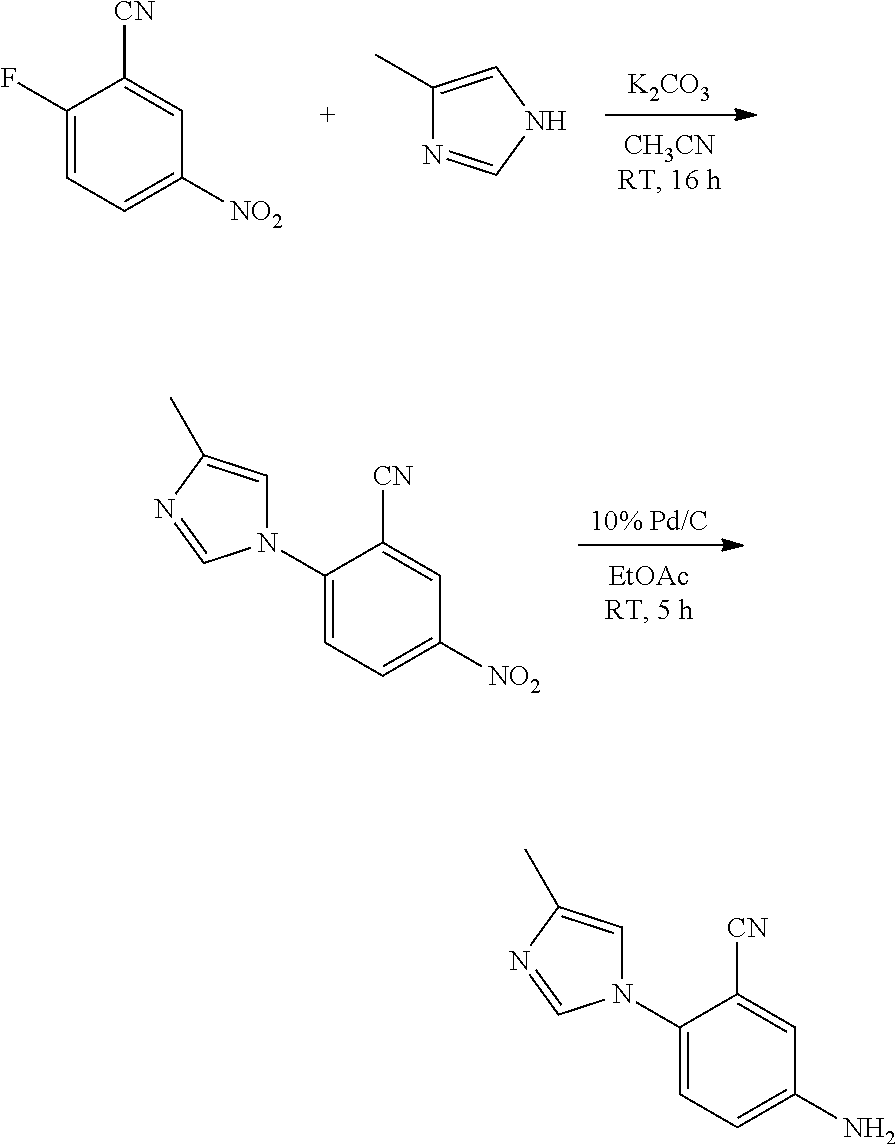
[K2CO3].C1(F)=CC=C([NO2])C=C1[CN].C1(C)=CNC=N1.[10% Pd/C].C1(N2C=C(C)N=C2)=CC=C([NO2])C=C1[CN].C1(N2C=C(C)N=C2)=CC=C(N)C=C1[CN]
